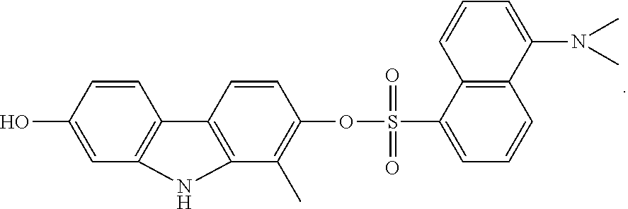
C12=C(C=C(O)C=C1)NC1=C2C=CC(OS(C2=CC=CC3=C2C=CC=C3N(C)C)(=O)=O)=C1C
